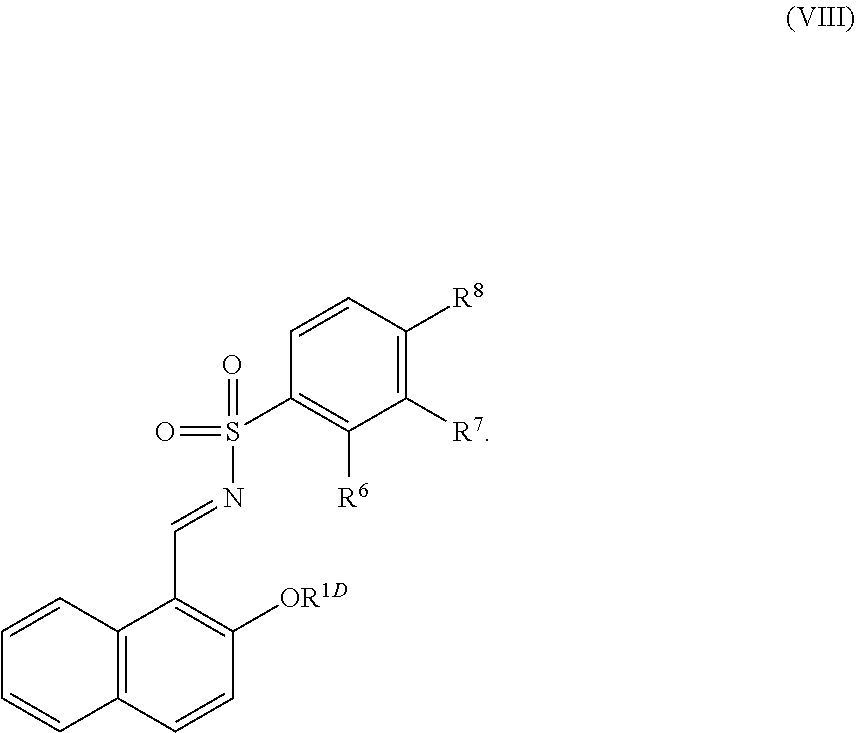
C12=C(C(C=NS(=O)(=O)C3=C([R6])C([R7])=C([R8])C=C3)=C([OR1D])C=C1)C=CC=C2
